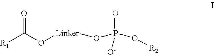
[R1]C(O[Linker]OP(=O)(O[R2])[O-])=O
